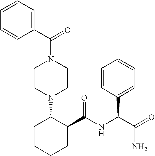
C1CN(C2CCCCC2C(NC(C(=O)N)C2=CC=CC=C2)=O)CCN1C(C1=CC=CC=C1)=O
